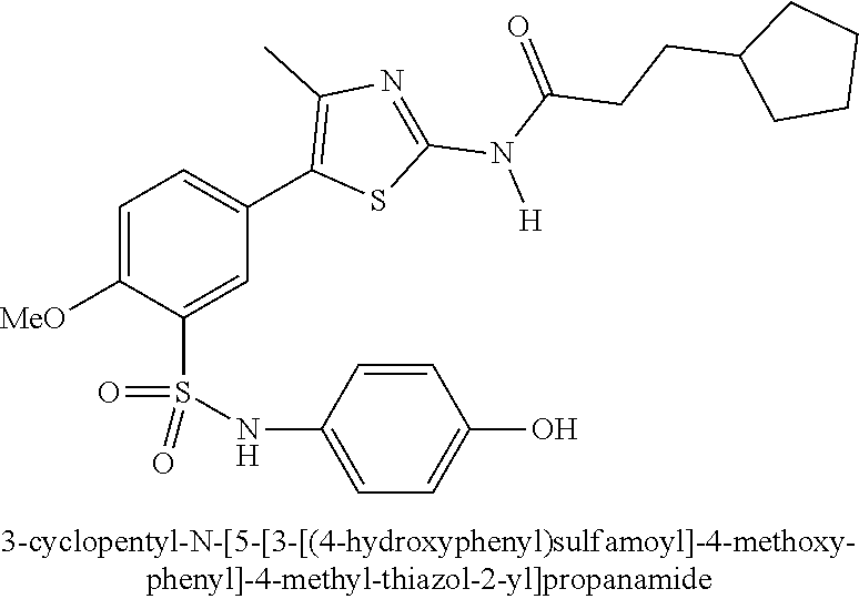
C1=C([OMe])C(S(NC2=CC=C(O)C=C2)(=O)=O)=CC(C2=C(C)N=C(N(C(=O)CCC3CCCC3)[H])S2)=C1
